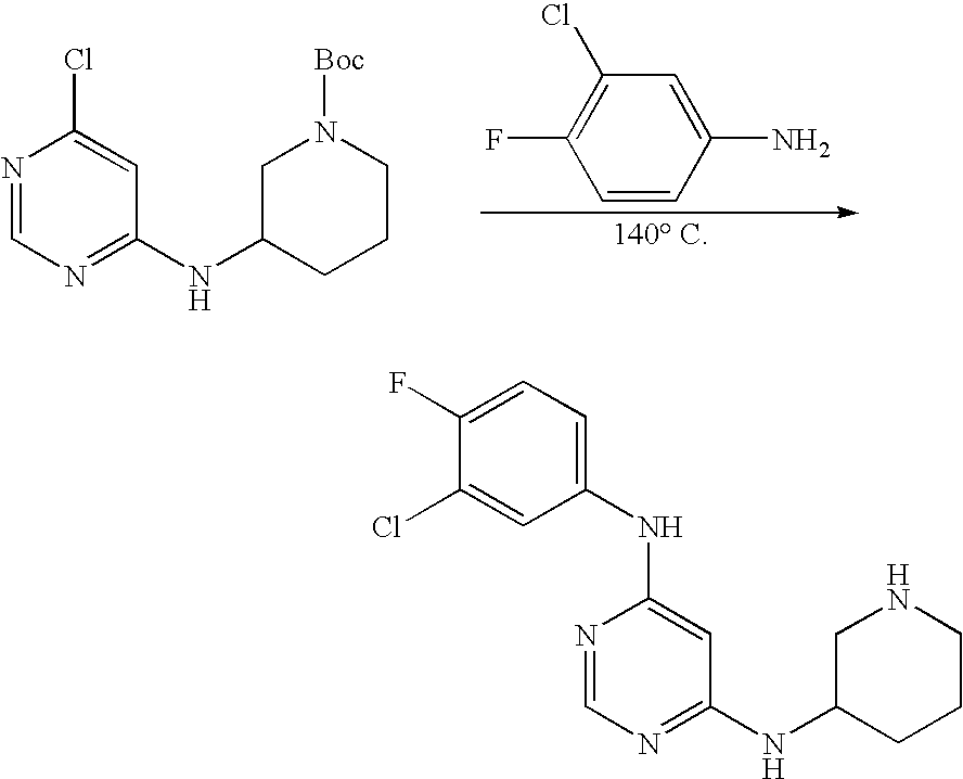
N(C1=CC(NC2CCCNC2)=NC=N1)C1=CC=C(F)C(Cl)=C1.ClC1=CC(NC2CCCN([Boc])C2)=NC=N1.C1=CC(N)=CC(Cl)=C1F
